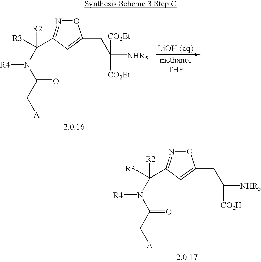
N1=C(C([R3])([R2])N([R4])C(C[A])=O)C=C(CC([NHR5])[CO2H])O1.N1=C(C([R3])([R2])N([R4])C(C[A])=O)C=C(CC([NHR5])([CO2Et])[CO2Et])O1
